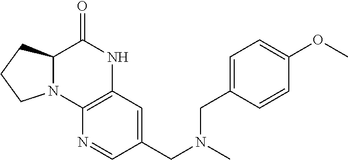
C12N(C3=C(NC1=O)C=C(CN(C)CC1=CC=C(OC)C=C1)C=N3)CCC2
